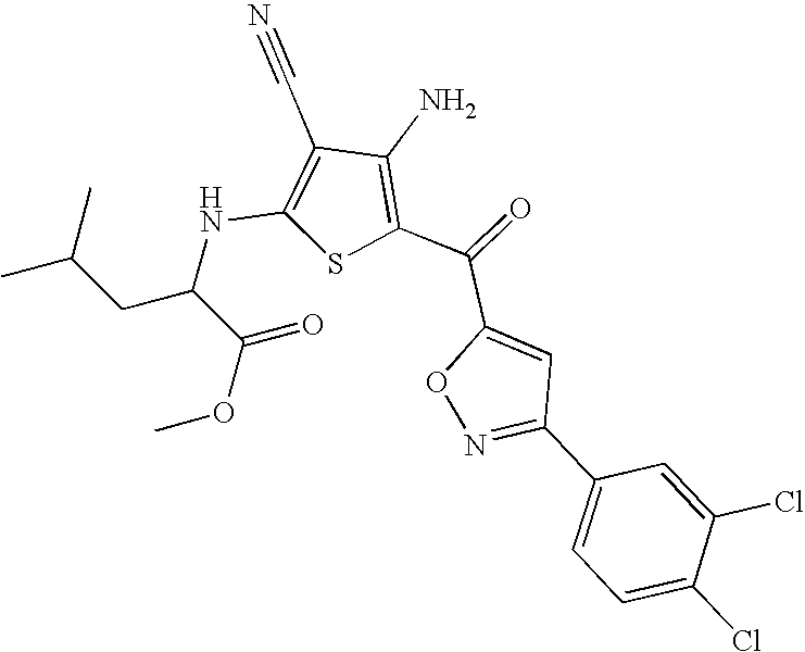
N(C1=C(C#N)C(N)=C(C(C2=CC(C3=CC=C(Cl)C(Cl)=C3)=NO2)=O)S1)C(C(OC)=O)CC(C)C
